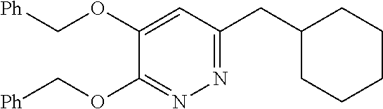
C1(OC[Ph])=NN=C(CC2CCCCC2)C=C1OC[Ph]
